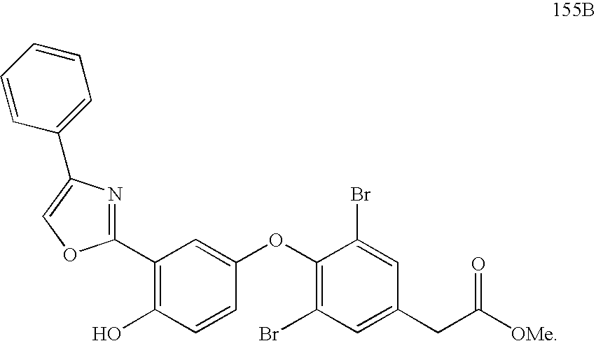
C1(C2=NC(C3=CC=CC=C3)=CO2)=C(O)C=CC(OC2=C(Br)C=C(CC(=O)[OMe])C=C2Br)=C1
